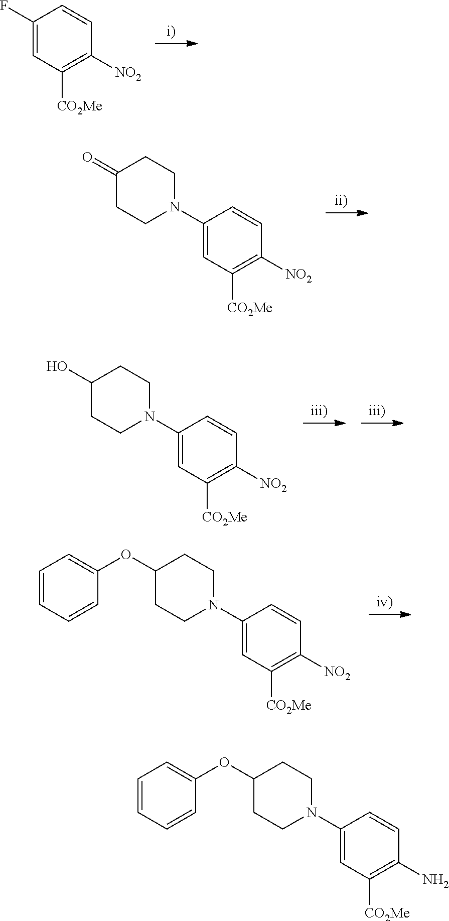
C1(F)=CC([CO2Me])=C([NO2])C=C1.C1(N2CCC(=O)CC2)=CC([CO2Me])=C([NO2])C=C1.C1(N2CCC(OC3=CC=CC=C3)CC2)=CC([CO2Me])=C(N)C=C1.C1(N2CCC(O)CC2)=CC([CO2Me])=C([NO2])C=C1.C1(N2CCC(OC3=CC=CC=C3)CC2)=CC([CO2Me])=C([NO2])C=C1
